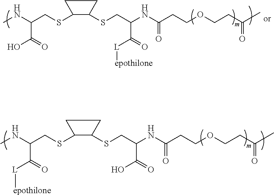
C1(SCC(NC)C(=O)O)C(SCC(NC(CCOCCC(C)=O)=O)C(=O)[L][epothilone])CC1.C1(SCC(NC)C(=O)[L][epothilone])C(SCC(NC(CCOCCC(C)=O)=O)C(=O)O)CC1
